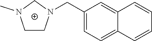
C1N(C)CCN1CC1=CC=C2C(=C1)C=CC=C2
